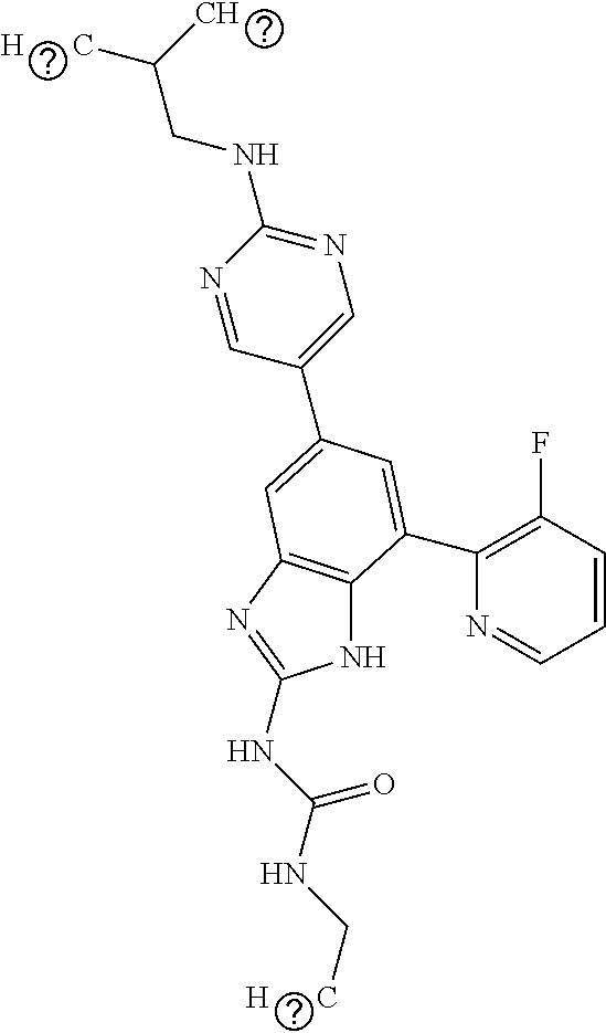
N1C2=C(N=C1NC(NC[H      C])=O)C=C(C1=CN=C(NCC([H      C])C)N=C1)C=C2C1=C(F)C=CC=N1
